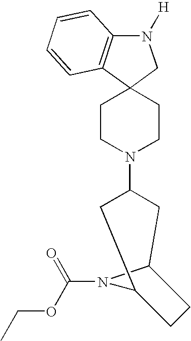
N1([H])C2=C(C3(C1)CCN(C1CC4N(C(OCC)=O)C(C1)CC4)CC3)C=CC=C2
